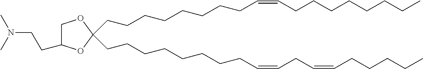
C(CCCCCCCC=CCCCCCCCC)C1(CCCCCCCCC=CCC=CCCCCC)OC(CCN(C)C)CO1
